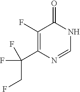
C1(F)=C(C(CF)(F)F)N=CNC1=O
